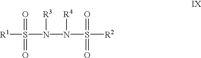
[R1]S(N(N([R4])S([R2])(=O)=O)[R3])(=O)=O
